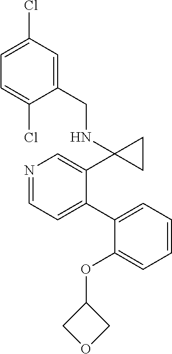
N1=CC=C(C2=CC=CC=C2OC2COC2)C(C2(NCC3=CC(Cl)=CC=C3Cl)CC2)=C1
